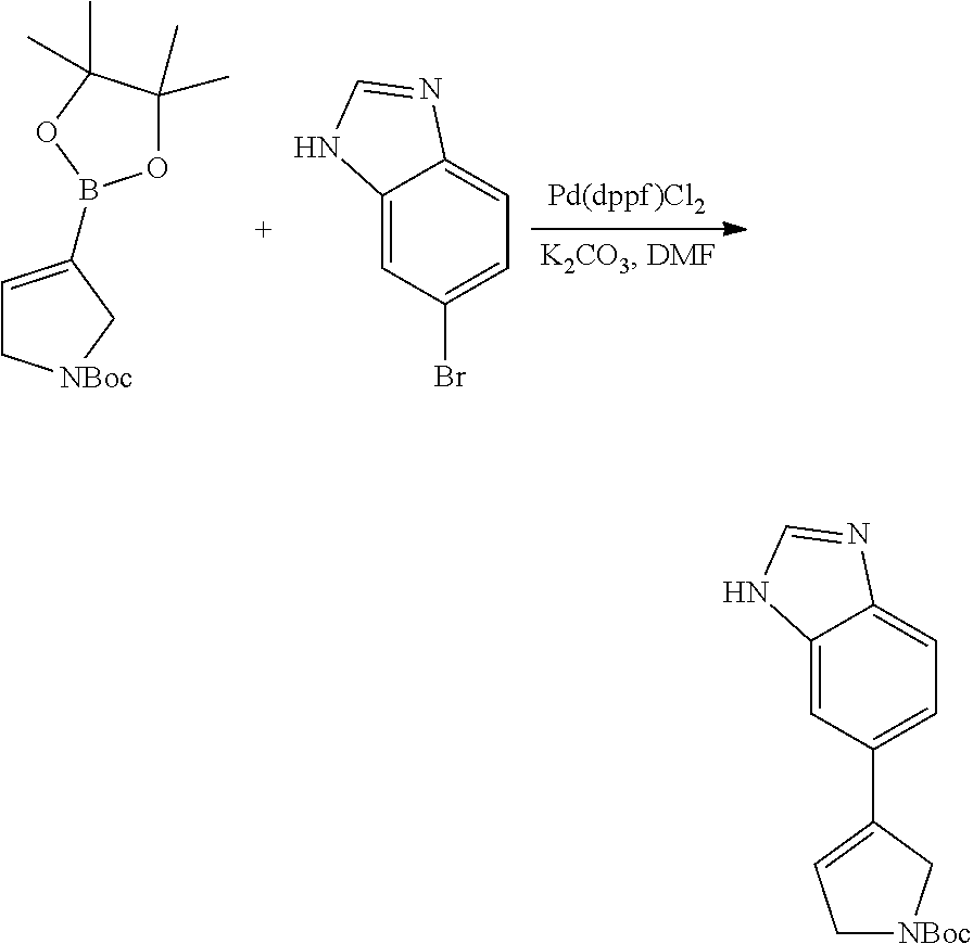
C1=C(B2OC(C)(C)C(C)(C)O2)C[NBoc]C1.C12=CC(Br)=CC=C1N=CN2.C12=CC(C3=CC[NBoc]C3)=CC=C1N=CN2
